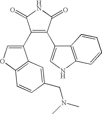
C1(C2=COC3=C2C=C(CN(C)C)C=C3)=C(C2=CNC3=C2C=CC=C3)C(=O)NC1=O
